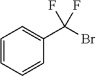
C1=CC=CC(C(Br)(F)F)=C1
